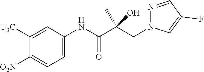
C1=C(NC(C(CN2N=CC(F)=C2)(C)O)=O)C=C([F3C])C([O2N])=C1
